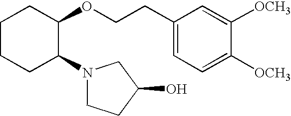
C1CCC(N2CCC(O)C2)C(OCCC2=CC=C([OCH3])C([OCH3])=C2)C1
